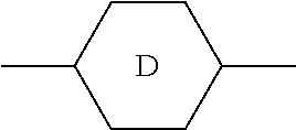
C1CC(C)CCC1C.[D]
